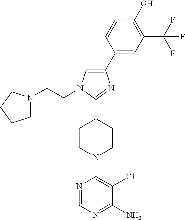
C1(C2=CN(CCN3CCCC3)C(C3CCN(C4=C(Cl)C(N)=NC=N4)CC3)=N2)=CC(C(F)(F)F)=C(O)C=C1
